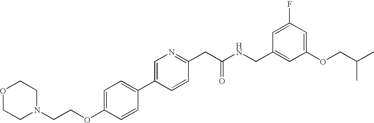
O(C1=CC=C(C2=CN=C(CC(NCC3=CC(OCC(C)C)=CC(F)=C3)=O)C=C2)C=C1)CCN1CCOCC1
